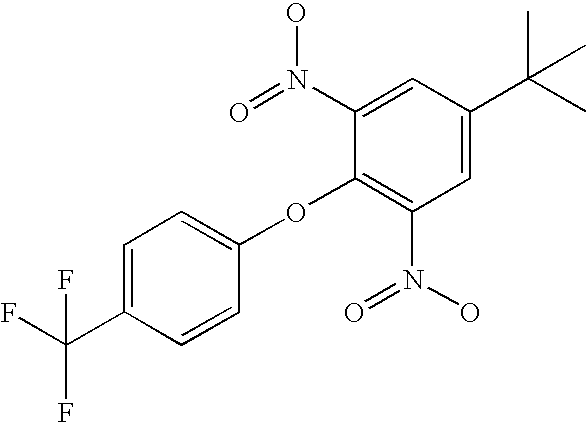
C1=C(C(F)(F)F)C=CC(OC2=C(N(=O)O)C=C(C(C)(C)C)C=C2N(O)=O)=C1
